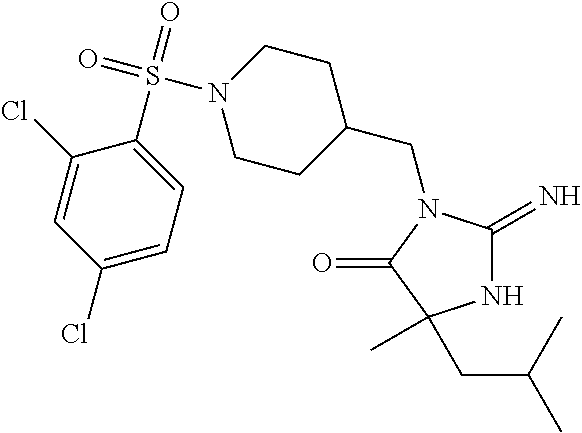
C1(CN2C(=N)NC(C)(CC(C)C)C2=O)CCN(S(=O)(=O)C2=CC=C(Cl)C=C2Cl)CC1
